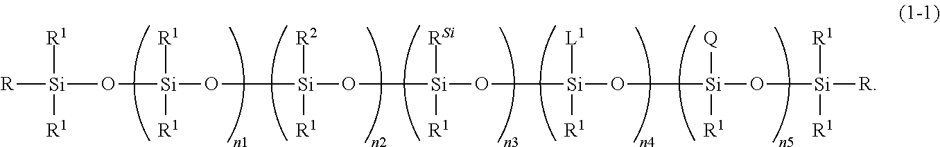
[R][Si]([R1])([R1])O[Si]([R1])([R1])O[Si]([R2])([R1])O[Si]([RSi])([R1])O[Si]([L1])([R1])O[Si]([Q])([R1])O[Si]([R1])([R1])[R]
